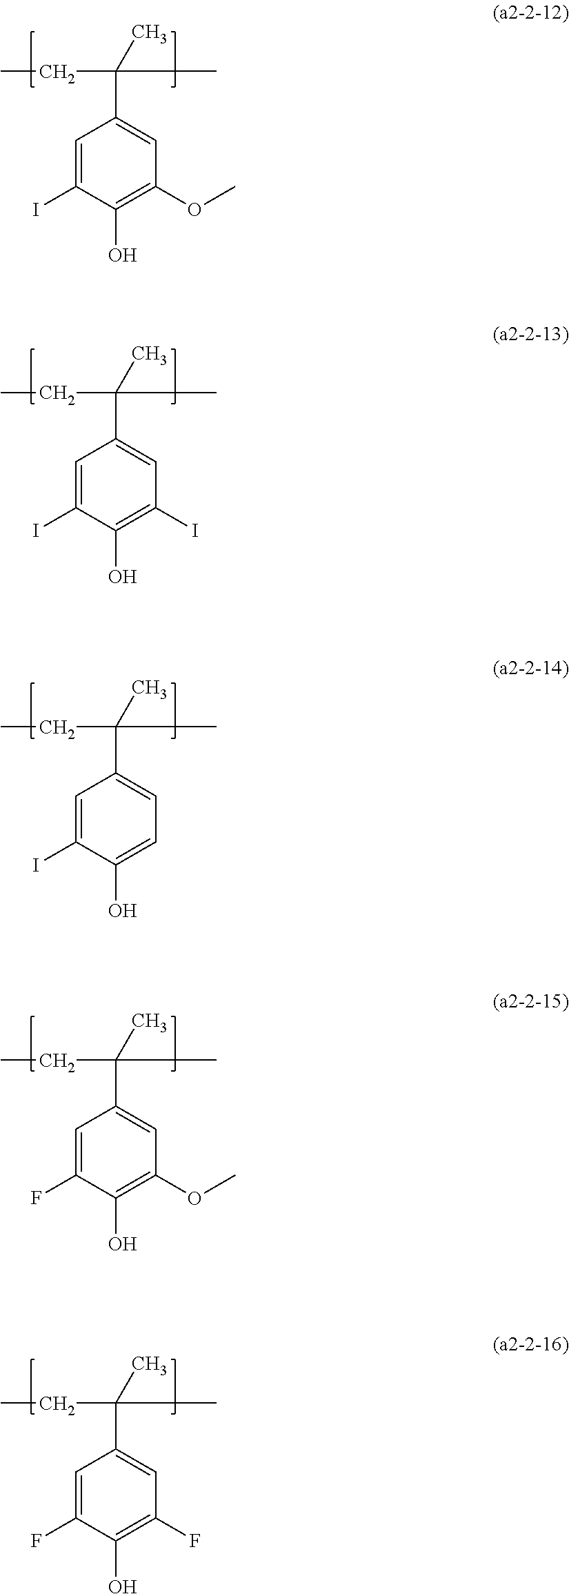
C(C(C)(C)C1=CC(OC)=C(O)C(I)=C1)C.C(C(C)(C)C1=CC(I)=C(O)C(I)=C1)C.C(C(C)(C)C1=CC=C(O)C(I)=C1)C.C(C(C)(C)C1=CC(OC)=C(O)C(F)=C1)C.C(C(C)(C)C1=CC(F)=C(O)C(F)=C1)C
